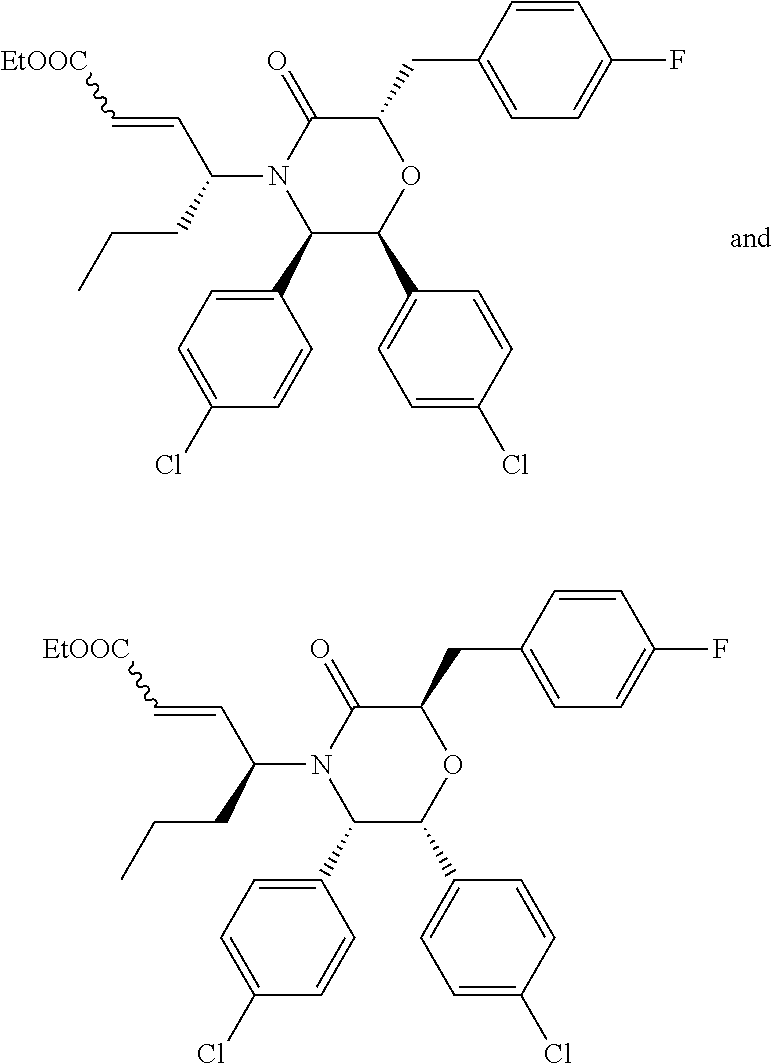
C1(C2=CC=C(Cl)C=C2)C(C2=CC=C(Cl)C=C2)OC(CC2=CC=C(F)C=C2)C(=O)N1C(CCC)C=C[EtOOC].C1(C2=CC=C(Cl)C=C2)C(C2=CC=C(Cl)C=C2)OC(CC2=CC=C(F)C=C2)C(=O)N1C(CCC)C=C[EtOOC]
